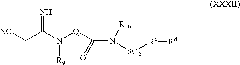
[NC]CC(N([Q]C(=O)N([R10])[SO2][Rc][Rd])[R9])=N
